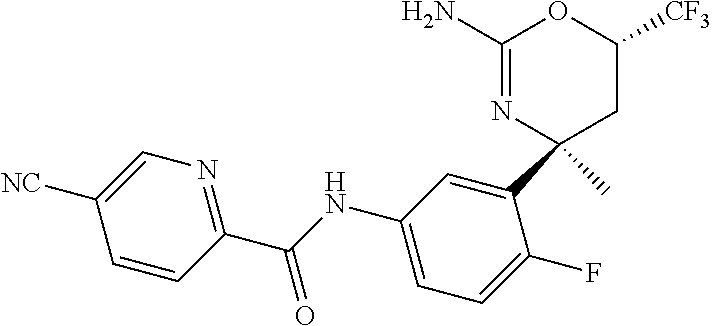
C1(N)=NC(C2=CC(NC(C3=NC=C([NC])C=C3)=O)=CC=C2F)(C)CC([CF3])O1
